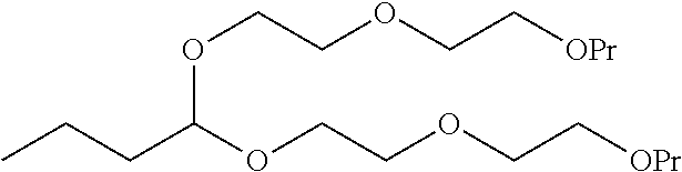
CCCC(OCCOCC[OPr])OCCOCC[OPr]
